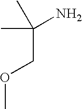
COCC(C)(C)N
